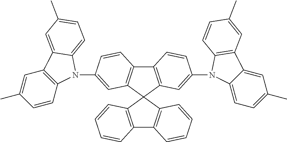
C12=C(C3(C4=C1C=CC=C4)C1=C(C4=C3C=C(N3C5=C(C=C(C)C=C5)C5=CC(C)=CC=C35)C=C4)C=CC(N3C4=CC=C(C)C=C4C4=C3C=CC(C)=C4)=C1)C=CC=C2
